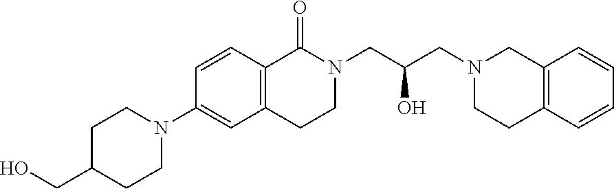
C1=CC2=C(C=C1N1CCC(CO)CC1)CCN(CC(O)CN1CCC3=C(C1)C=CC=C3)C2=O
